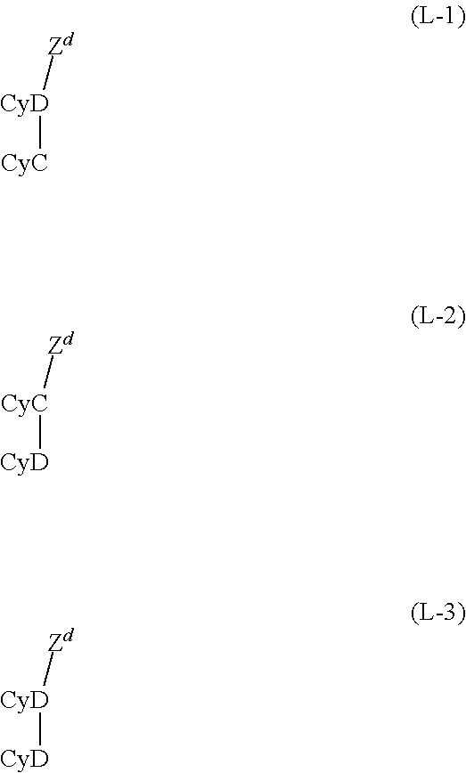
[CyD]([CyC])[Zd].[CyC]([CyD])[Zd].[CyD]([CyD])[Zd]
